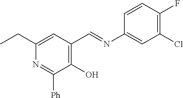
C1(CC)=CC(C=NC2=CC(Cl)=C(F)C=C2)=C(O)C([Ph])=N1
